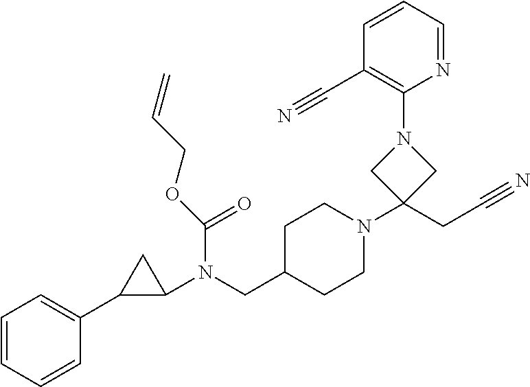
C1=CC=CC(C2C(N(CC3CCN(C4(CC#N)CN(C5=C(C#N)C=CC=N5)C4)CC3)C(=O)OCC=C)C2)=C1
